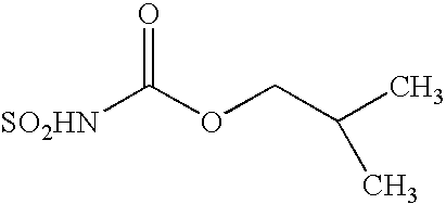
O=C(OCC(C)C)[SO2HN]
